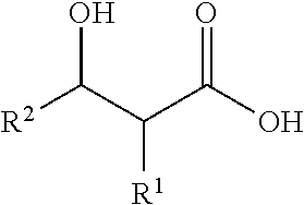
C(C(O)=O)(C([R2])O)[R1]
